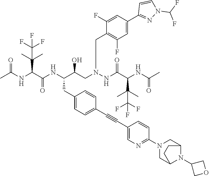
CC(NC(C(NC(C(CN(NC(C(NC(C)=O)C(C)(C)C(F)(F)F)=O)CC1=C(F)C=C(C2=NN(C(F)F)C=C2)C=C1F)O)CC1=CC=C(C#CC2=CN=C(N3CC4N(C5COC5)C(C3)CC4)C=C2)C=C1)=O)C(C)(C)C(F)(F)F)=O
